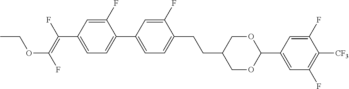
C(C1COC(C2=CC(F)=C([CF3])C(F)=C2)OC1)CC1=CC=C(C2=CC=C(C(=C(F)OCC)F)C=C2F)C=C1F
